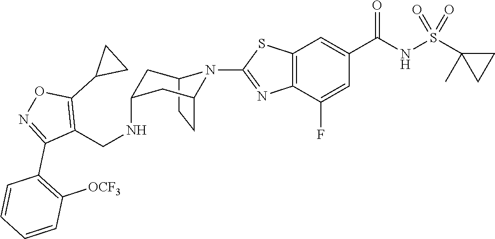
C12CCC(CC(NCC3=C(C4CC4)ON=C3C3=C([OCF3])C=CC=C3)C1)N2C1=NC2=C(C=C(C(NS(C3(C)CC3)(=O)=O)=O)C=C2F)S1
